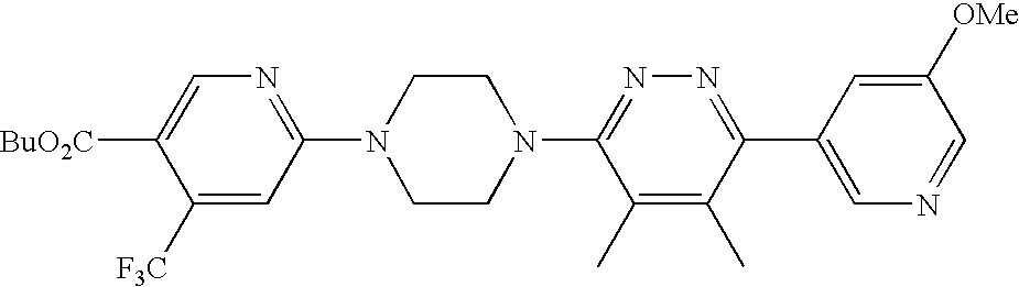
C1([F3C])=CC(N2CCN(C3=NN=C(C4=CN=CC([OMe])=C4)C(C)=C3C)CC2)=NC=C1[BuO2C]
